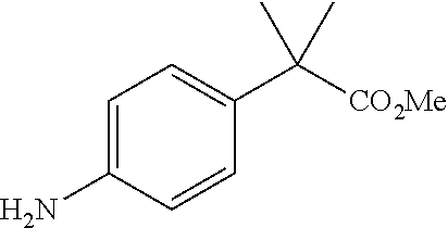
C1=C(N)C=CC(C([CO2Me])(C)C)=C1
